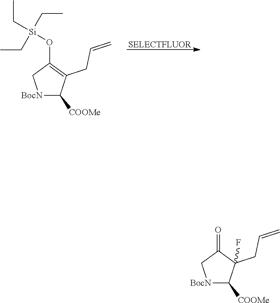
[SELECTFLUOR].[BocN]1C([COOMe])C(CC=C)=C(O[Si](CC)(CC)CC)C1.[BocN]1C([COOMe])C(CC=C)(F)C(=O)C1
